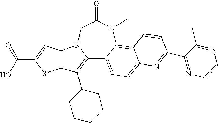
C12=C(C3CCCCC3)C3=C(N1CC(=O)N(C)C1=C4C(=CC=C21)N=C(C1=NC=CN=C1C)C=C4)C=C(C(=O)O)S3
